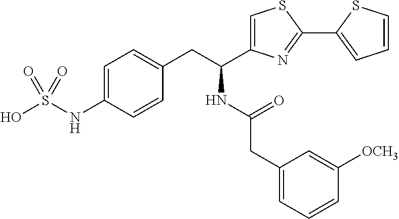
C(CC1=CC=C(NS(O)(=O)=O)C=C1)(NC(=O)CC1=CC=CC([OCH3])=C1)C1=CSC(C2=CC=CS2)=N1
